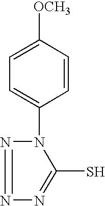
C1=C([OCH3])C=CC(N2C(S)=NN=N2)=C1
